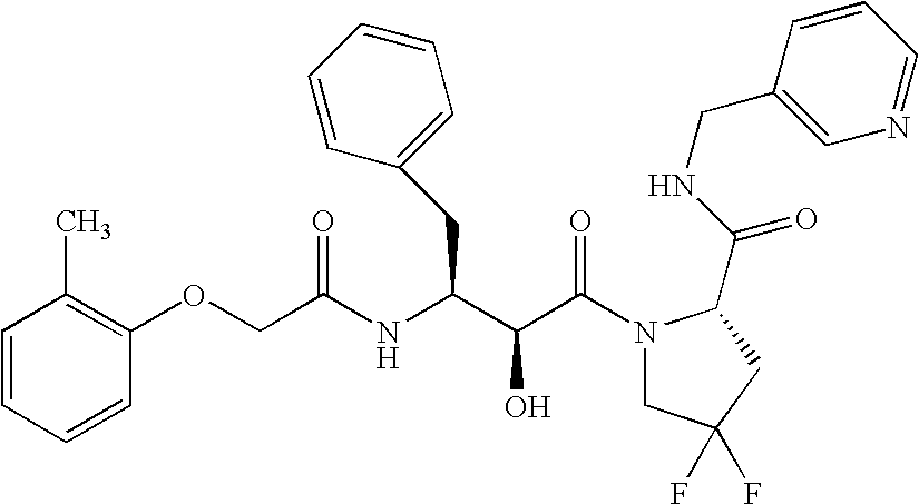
C1=CC(C)=C(OCC(NC(C(C(N2CC(F)(F)CC2C(NCC2=CN=CC=C2)=O)=O)O)CC2=CC=CC=C2)=O)C=C1
